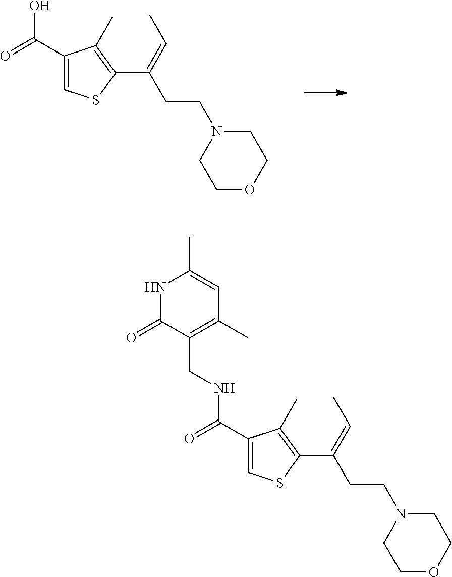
OC(C1=CSC(C(=CC)CCN2CCOCC2)=C1C)=O.N1C(=O)C(CNC(C2=CSC(C(=CC)CCN3CCOCC3)=C2C)=O)=C(C)C=C1C
